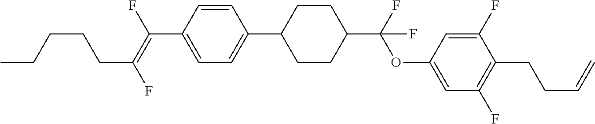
C(C1=CC=C(C2CCC(C(OC3=CC(F)=C(CCC=C)C(F)=C3)(F)F)CC2)C=C1)(=C(F)CCCCC)F
